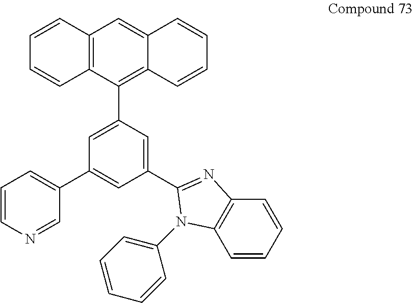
C1(C2=NC3=C(C=CC=C3)N2C2=CC=CC=C2)=CC(C2=C3C(=CC4=C2C=CC=C4)C=CC=C3)=CC(C2=CC=CN=C2)=C1
